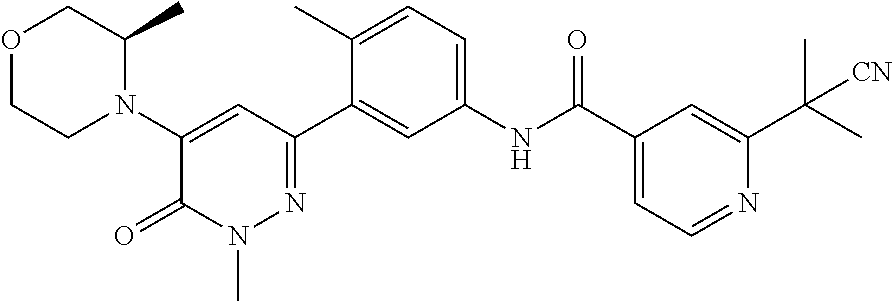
O1CCN(C2=CC(C3=CC(NC(C4=CC=NC(C(C)(C)[CN])=C4)=O)=CC=C3C)=NN(C)C2=O)C(C)C1
